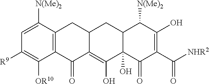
C12=C(C([N(Me)2])=CC([R9])=C1[OR10])CC1C(=C(O)C3(O)C(C1)C([N(Me)2])C(O)=C(C([NHR2])=O)C3=O)C2=O
